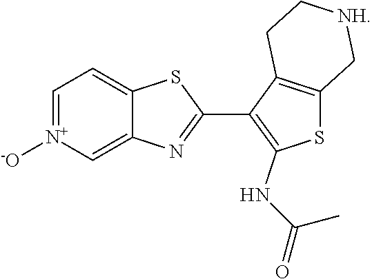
C1(C2=C(NC(C)=O)SC3=C2CC[NH]C3)=NC2=C[N+]([-O])=CC=C2S1
